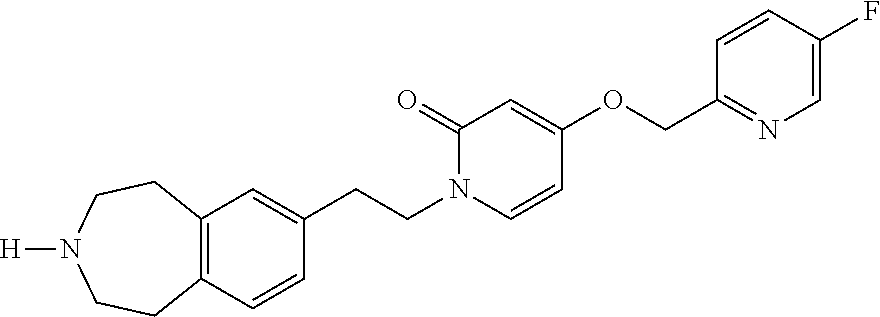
C12=C(CCN([H])CC1)C=C(CCN1C(=O)C=C(OCC3=NC=C(F)C=C3)C=C1)C=C2
